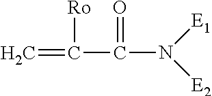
C=C([Ro])C(=O)N([E1])[E2]
